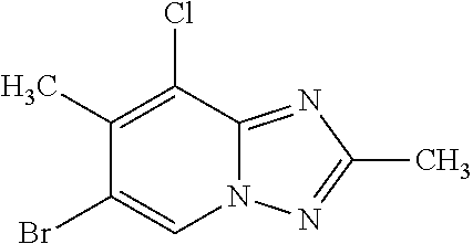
C1(Cl)=C(C)C(Br)=CN2C1=NC(C)=N2
